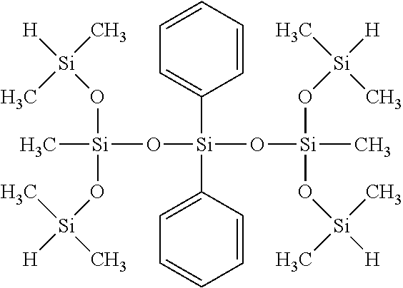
C[Si](O[Si]([H])(C)C)(O[Si](C)(C)[H])O[Si](C1=CC=CC=C1)(C1=CC=CC=C1)O[Si](O[Si](C)(C)[H])(O[Si]([H])(C)C)C
